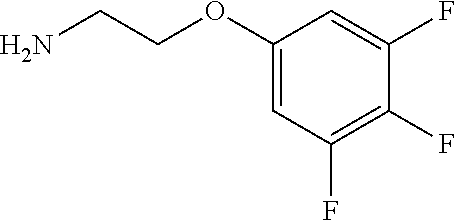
NCCOC1=CC(F)=C(F)C(F)=C1
